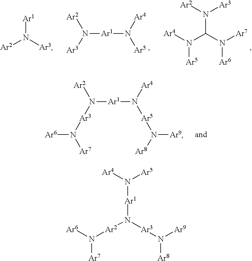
N([Ar1]N([Ar5])[Ar4])([Ar3])[Ar2].[Ar4]N(C(N([Ar7])[Ar6])N([Ar2])[Ar3])[Ar5].[Ar2]N([Ar3])[Ar1].N([Ar1]N([Ar5]N([Ar8])[Ar9])[Ar4])([Ar3]N([Ar7])[Ar6])[Ar2].[Ar6]N([Ar7])[Ar2]N([Ar3]N([Ar8])[Ar9])[Ar1]N([Ar4])[Ar5]
